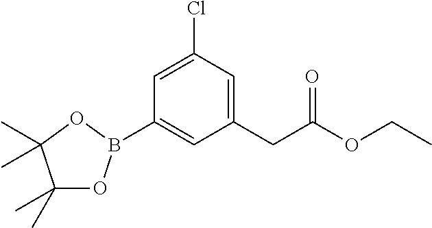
C1(B2OC(C)(C)C(C)(C)O2)=CC(CC(OCC)=O)=CC(Cl)=C1
